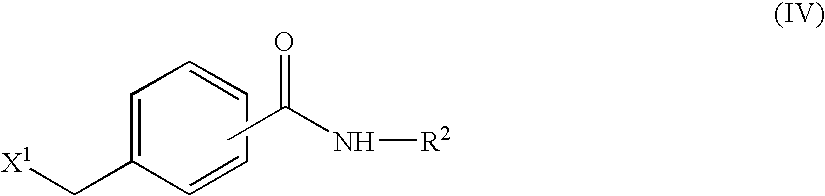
CC(N[R2])=O.C1(C[X1])=CC=CC=C1
